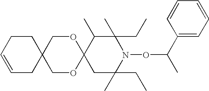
C1(CC)(C)C(C)C2(CC(CC)(C)N1OC(C)C1=CC=CC=C1)OCC1(CO2)CCC=CC1
